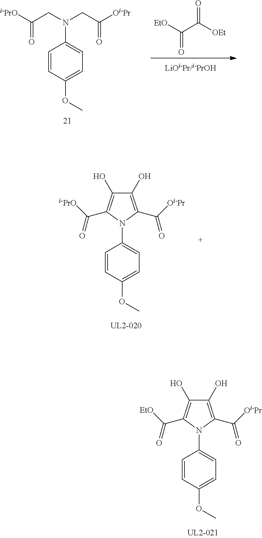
[i-PrO]C(CN(CC([Oi-Pr])=O)C1=CC=C(OC)C=C1)=O.[EtO]C(C([OEt])=O)=O.C1(O)=C(C([Oi-Pr])=O)N(C2=CC=C(OC)C=C2)C(C([EtO])=O)=C1O.C1(O)=C(C([Oi-Pr])=O)N(C2=CC=C(OC)C=C2)C(C([i-PrO])=O)=C1O
